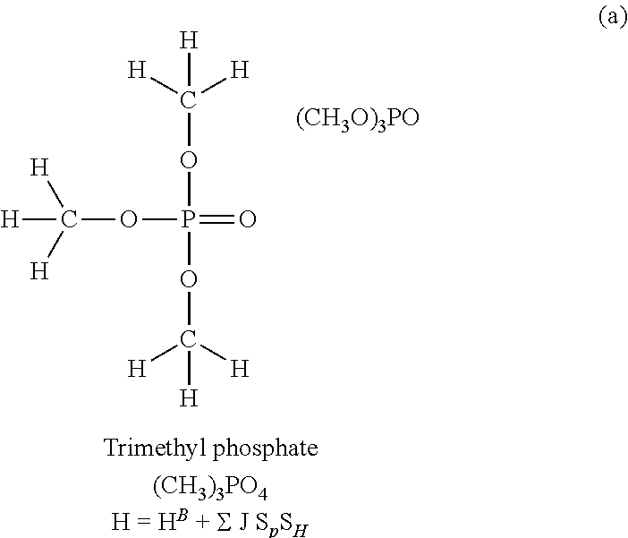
C([H])([H])([H])OP(=O)(OC([H])([H])[H])OC([H])([H])[H].[(CH3O)3PO]
